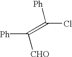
ClC(=C([Ph])[CHO])[Ph]
